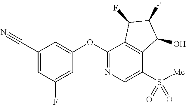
C1(OC2=CC(C#N)=CC(F)=C2)=NC=C(S([Me])(=O)=O)C2=C1C(F)C(F)C2O
